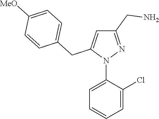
N1(C2=CC=CC=C2Cl)N=C(CN)C=C1CC1=CC=C([MeO])C=C1
